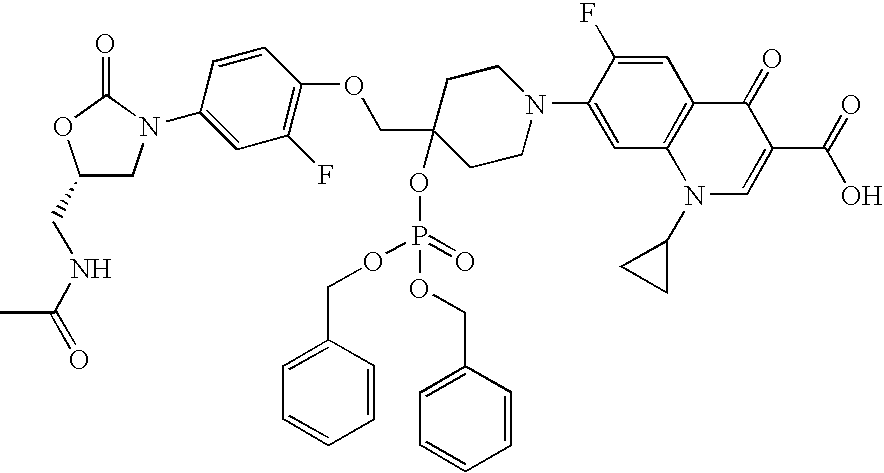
C1(CNC(=O)C)CN(C2=CC(F)=C(OCC3(OP(OCC4=CC=CC=C4)(=O)OCC4=CC=CC=C4)CCN(C4=CC5=C(C=C4F)C(=O)C(C(O)=O)=CN5C4CC4)CC3)C=C2)C(=O)O1
